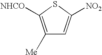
C1([Me])=C([NHCO])SC([NO2])=C1
